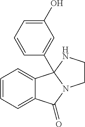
C12=CC=CC=C1C1(C3=CC(O)=CC=C3)N(C2=O)CCN1
